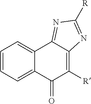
C1=CC=C2C(=C1)C1=NC([R])=NC1=C([R])C2=O
